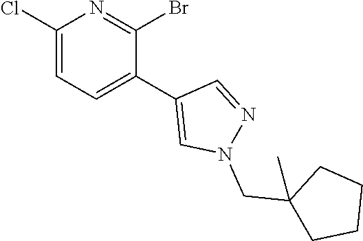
C1(Cl)=CC=C(C2=CN(CC3(C)CCCC3)N=C2)C(Br)=N1
